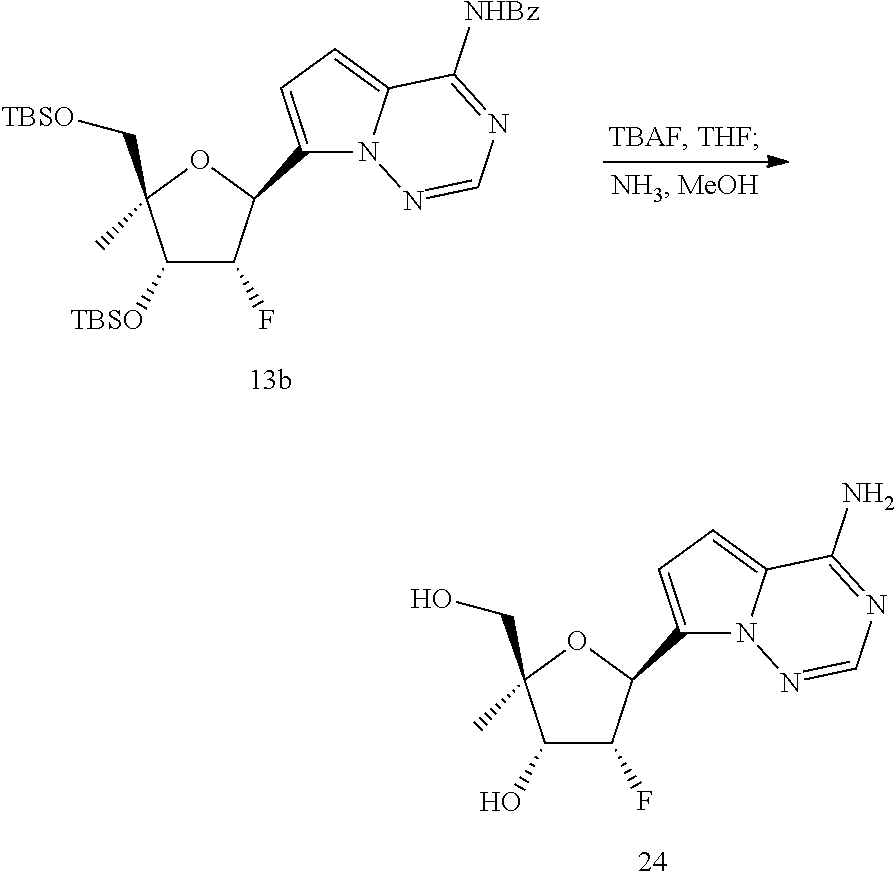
C1([TBSO])C(F)C(C2=CC=C3N2N=CN=C3[NHBz])OC1(C[TBSO])C.C1(O)C(F)C(C2=CC=C3N2N=CN=C3N)OC1(CO)C
